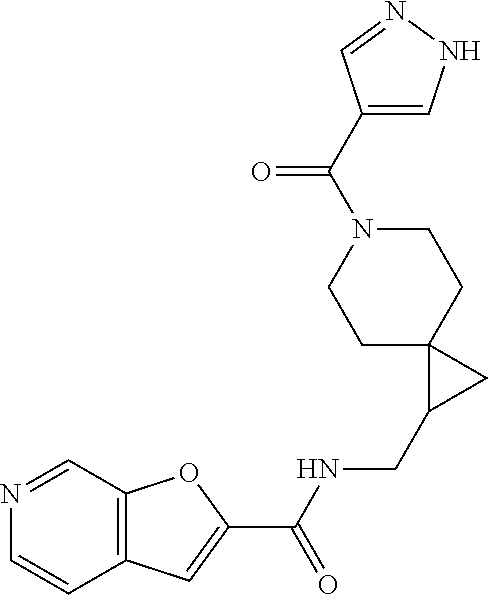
C12=C(C=NC=C1)OC(C(NCC1CC13CCN(C(=O)C1=CNN=C1)CC3)=O)=C2
